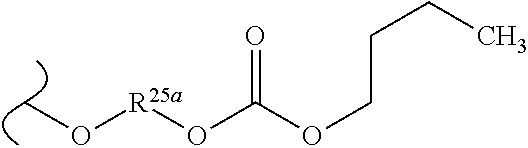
CO[R25a]OC(=O)OCCCC
